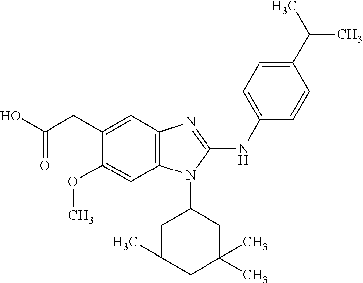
C12=C(C=C(CC(O)=O)C(OC)=C1)N=C(NC1=CC=C(C(C)C)C=C1)N2C1CC(C)CC(C)(C)C1
